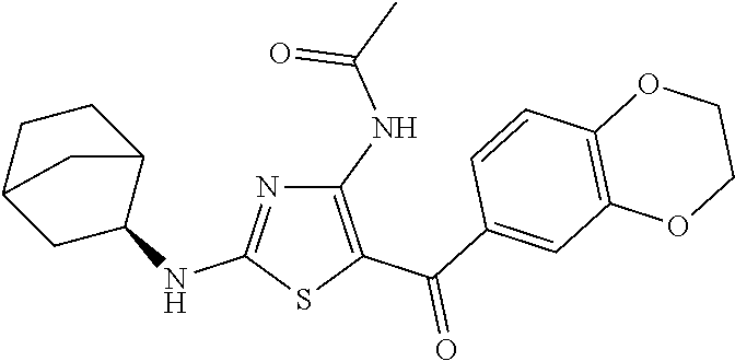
C1(NC(C)=O)=C(C(C2=CC3=C(C=C2)OCCO3)=O)SC(NC2CC3CCC2C3)=N1
